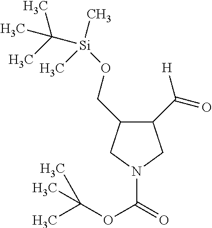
C1(C([H])=O)C(CO[Si](C)(C(C)(C)C)C)CN(C(OC(C)(C)C)=O)C1
